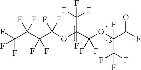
FC(C(C(C(OC(C(OC(C(F)=O)(F)C(F)(F)F)(F)F)(C(F)(F)F)F)(F)F)(F)F)(F)F)(F)F
